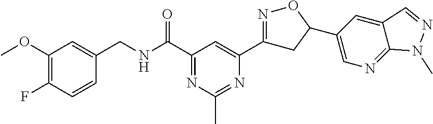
C1(OC)=C(F)C=CC(CNC(C2=NC(C)=NC(C3=NOC(C4=CN=C5C(=C4)C=NN5C)C3)=C2)=O)=C1
